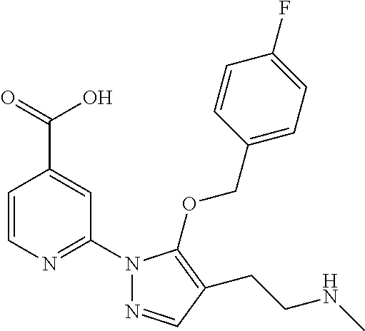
C1=CN=C(N2N=CC(CCNC)=C2OCC2=CC=C(F)C=C2)C=C1C(=O)O
